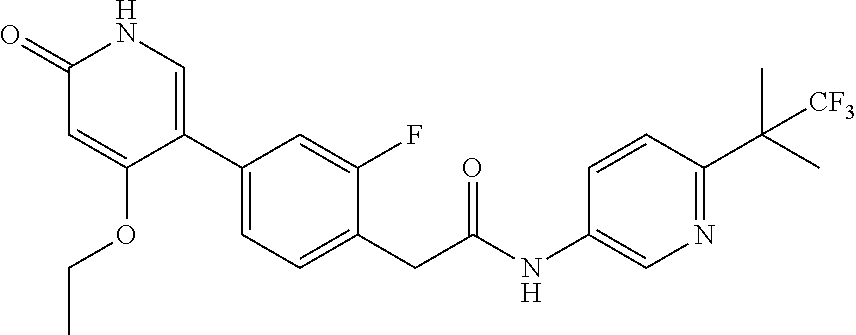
N1C(=O)C=C(OCC)C(C2=CC=C(CC(NC3=CN=C(C(C)(C)[CF3])C=C3)=O)C(F)=C2)=C1
